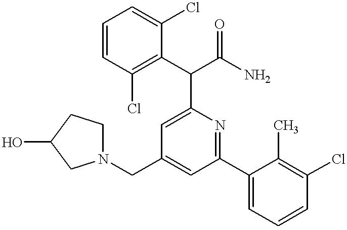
N1(CC2=CC(C3=CC=CC(Cl)=C3C)=NC(C(C3=C(Cl)C=CC=C3Cl)C(N)=O)=C2)CCC(O)C1
